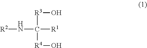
[R2]NC([R3]O)([R4]O)[R1]
